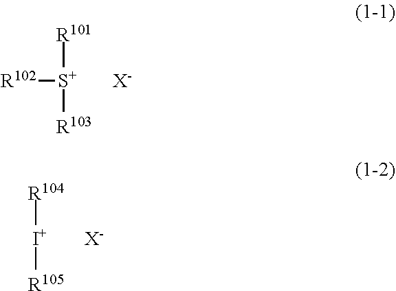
[R101][S+]([R103])[R102].[X-].[R104][I+][R105].[X-]
